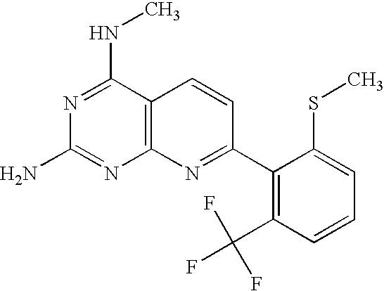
C12=C(C(NC)=NC(N)=N1)C=CC(C1=C(C(F)(F)F)C=CC=C1SC)=N2
